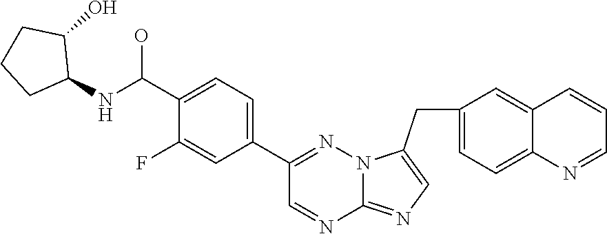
C1(C2=CC=C(C(NC3C(O)CCC3)O)C(F)=C2)=NN2C(=NC=C2CC2=CC=C3C(=C2)C=CC=N3)N=C1
